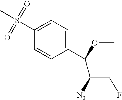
C1(S(=O)(=O)C)=CC=C(C(C([N3])CF)OC)C=C1
